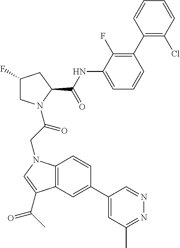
C12=C(C=C(C3=CC(C)=NN=C3)C=C1)C(C(C)=O)=CN2CC(=O)N1CC(F)CC1C(=O)NC1=CC=CC(C2=C(Cl)C=CC=C2)=C1F
